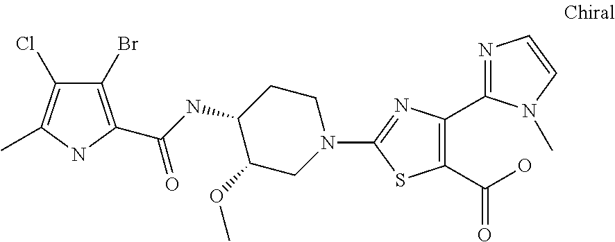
C1CC(NC(=O)C2=C(Br)C(Cl)=C(C)N2)C(OC)CN1C1=NC(C2=NC=CN2C)=C(C(O)=O)S1
